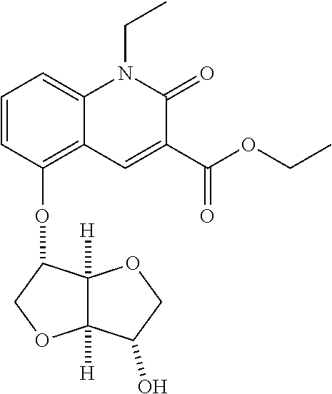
C12([H])C([H])(C(OC3=C4C(=CC=C3)N(CC)C(=O)C(C(OCC)=O)=C4)CO1)OCC2O
